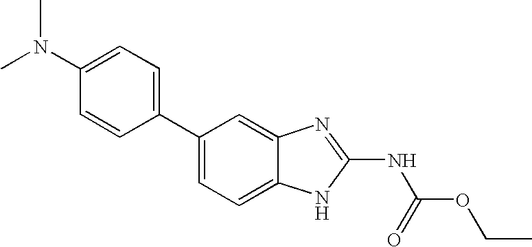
C1=C(N(C)C)C=CC(C2=CC=C3C(=C2)N=C(NC(OCC)=O)N3)=C1
